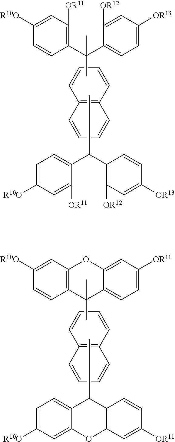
C1(C(C2=CC=C([OR13])C=C2[OR12])(C)C)=C([OR11])C=C([R10O])C=C1.C1=CC=CC2=C1C=CC=C2.CC(C1=C([OR12])C=C([OR13])C=C1)C1=CC=C([R10O])C=C1[OR11].C12=C(C=C([R10O])C=C1)OC1=CC([OR11])=CC=C1C2(C)C.C1=CC=CC2=C1C=CC=C2.CC1C2=C(C=C([OR11])C=C2)OC2=CC([R10O])=CC=C12
